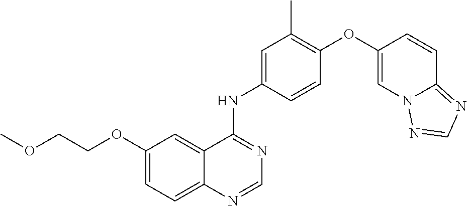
COCCOC1=CC=C2C(=C1)C(NC1=CC(C)=C(OC3=CN4C(=NC=N4)C=C3)C=C1)=NC=N2
